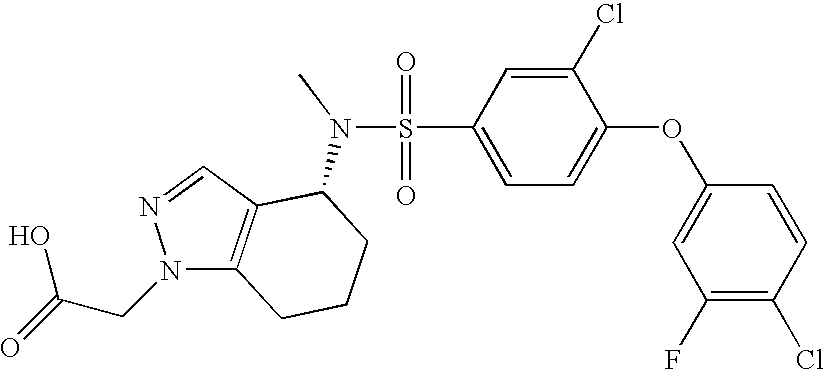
O=S(=O)(C1=CC=C(OC2=CC(F)=C(Cl)C=C2)C(Cl)=C1)N(C1C2=C(N(CC(=O)O)N=C2)CCC1)C
